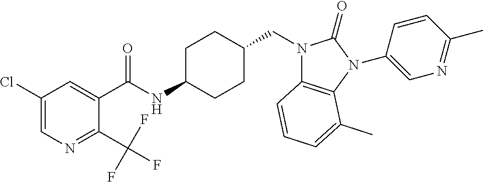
C1(Cl)=CN=C(C(F)(F)F)C(C(NC2CCC(CN3C4=C(N(C5=CN=C(C)C=C5)C3=O)C(C)=CC=C4)CC2)=O)=C1
